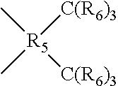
C[R5]([C(R6)3])([C(R6)3])C
